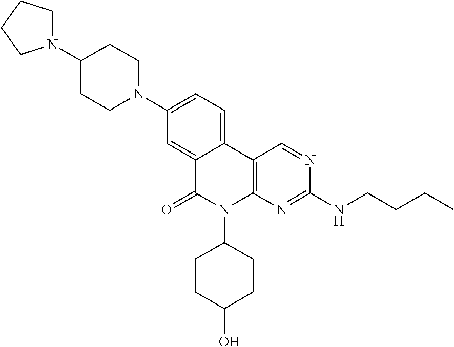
C12=C(N=C(NCCCC)N=C1)N(C1CCC(O)CC1)C(=O)C1=CC(N3CCC(N4CCCC4)CC3)=CC=C21
